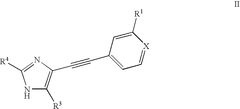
C1=C(C#CC2=C([R3])NC([R4])=N2)C=C([R1])[X]=C1
